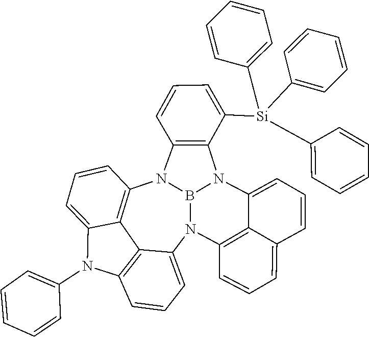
C1([Si](C2=CC=CC3=C2N2C4=CC=CC5=CC=CC(=C45)N4C5=CC=CC6=C5C5=C(N3B24)C=CC=C5N6C2=CC=CC=C2)(C2=CC=CC=C2)C2=CC=CC=C2)=CC=CC=C1
